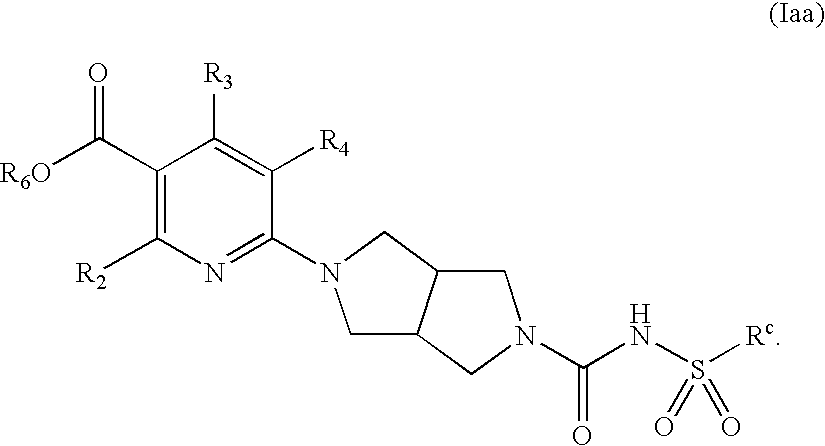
C1(C([R6O])=O)=C([R2])N=C(N2CC3C(C2)CN(C(NS([Rc])(=O)=O)=O)C3)C([R4])=C1[R3]
